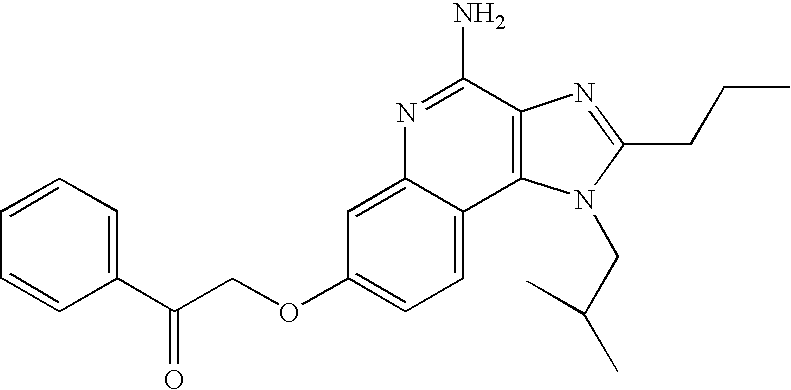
C1=CC=C(C(COC2=CC=C3C(=C2)N=C(N)C2=C3N(CC(C)C)C(CCC)=N2)=O)C=C1
